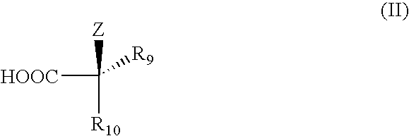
[HOOC]C([R10])([Z])[R9]
